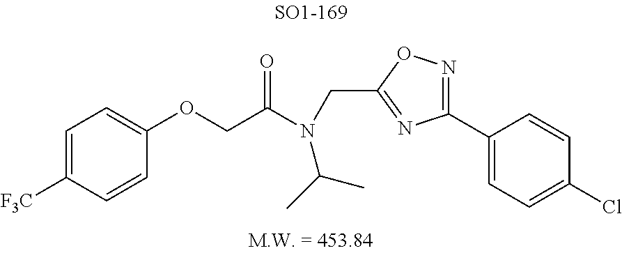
C1(OCC(N(CC2=NC(C3=CC=C(Cl)C=C3)=NO2)C(C)C)=O)=CC=C([F3C])C=C1
